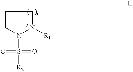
C1CN(S([R2])(=O)=O)N([R1])C1
